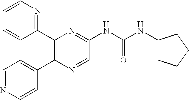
C1(C2=C(C3=CC=NC=C3)N=CC(NC(NC3CCCC3)=O)=N2)=NC=CC=C1
